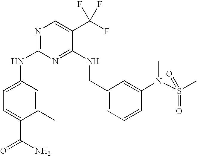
C1(NC2=NC=C(C(F)(F)F)C(NCC3=CC=CC(N(S(C)(=O)=O)C)=C3)=N2)=CC=C(C(N)=O)C(C)=C1
